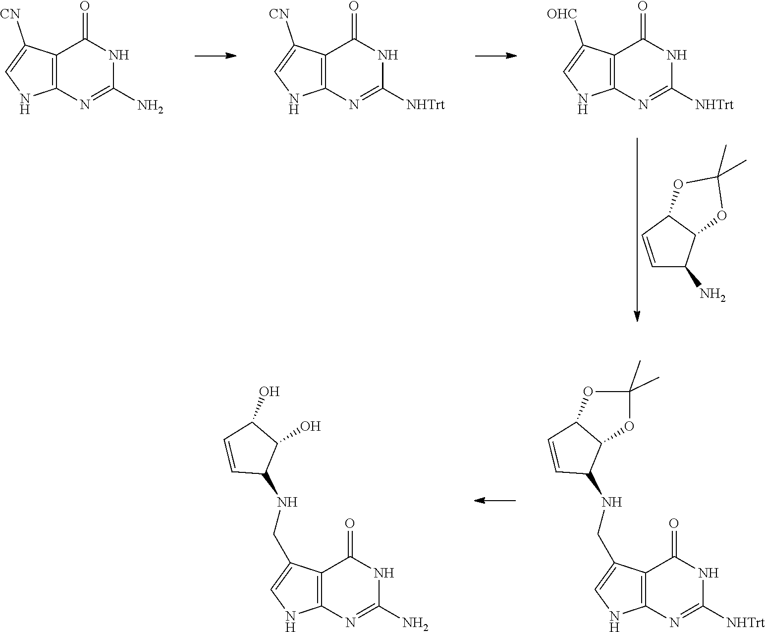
C12=C(N=C(N)NC1=O)NC=C2[CN].C12=C(N=C([NHTrt])NC1=O)NC=C2[CN].C12=C(N=C([NHTrt])NC1=O)NC=C2[OHC].C1=CC2C(C1N)OC(C)(C)O2.C1=CC2C(C1NCC1=CNC3=C1C(=O)NC([NHTrt])=N3)OC(C)(C)O2.C1=CC(O)C(O)C1NCC1=CNC2=C1C(=O)NC(N)=N2
